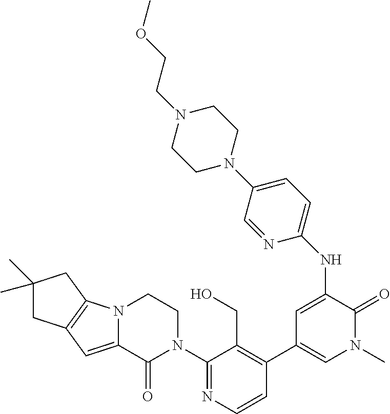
C12=C(N3C(=C1)C(=O)N(C1=NC=CC(C4=CN(C)C(=O)C(NC5=CC=C(N6CCN(CCOC)CC6)C=N5)=C4)=C1CO)CC3)CC(C)(C)C2
